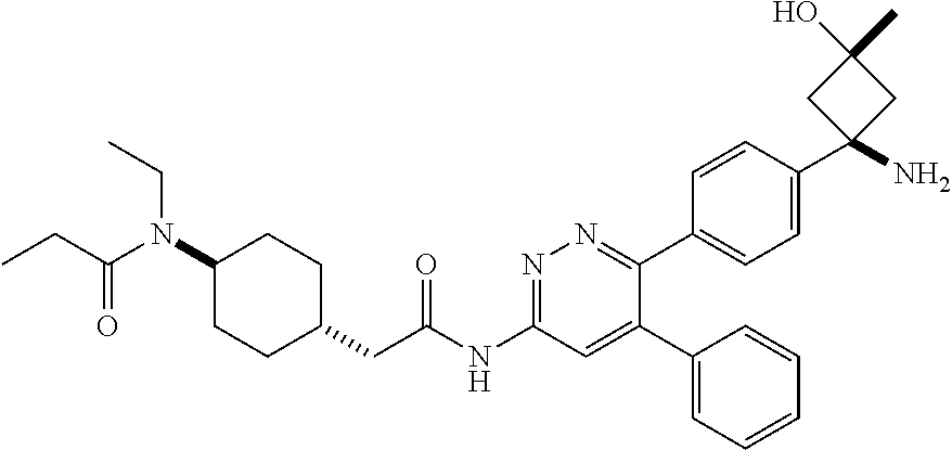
N1=C(NC(CC2CCC(N(C(=O)CC)CC)CC2)=O)C=C(C2=CC=CC=C2)C(C2=CC=C(C3(N)CC(C)(O)C3)C=C2)=N1
